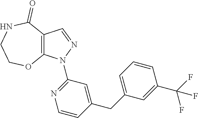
C12=C(C=NN1C1=NC=CC(CC3=CC=CC(C(F)(F)F)=C3)=C1)C(=O)NCCO2
